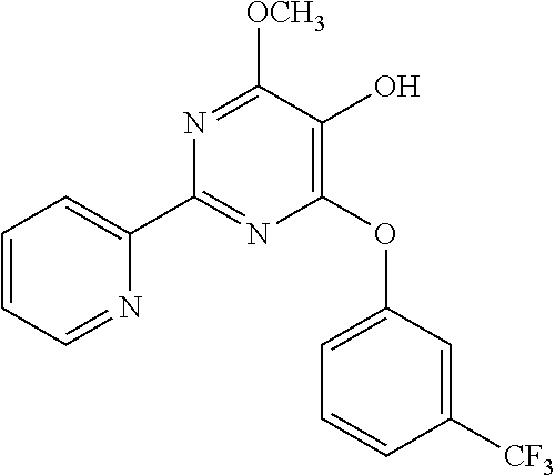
N1=C([OCH3])C(O)=C(OC2=CC=CC([CF3])=C2)N=C1C1=CC=CC=N1
